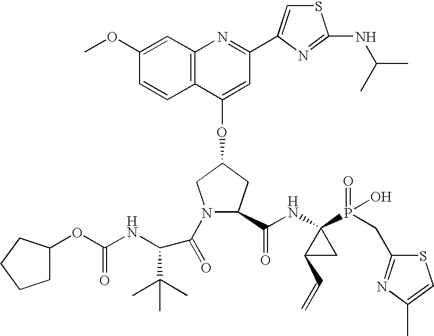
C12=C(C(OC3CN(C(=O)C(C(C)(C)C)NC(OC4CCCC4)=O)C(C(NC4(P(=O)(O)CC5=NC(C)=CS5)C(C=C)C4)=O)C3)=CC(C3=CSC(NC(C)C)=N3)=N1)C=CC(OC)=C2
